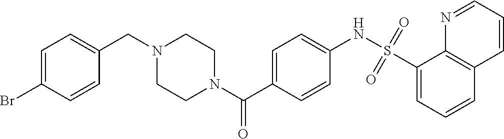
C(N1CCN(C(C2=CC=C(NS(C3=CC=CC4=C3N=CC=C4)(=O)=O)C=C2)=O)CC1)C1=CC=C(Br)C=C1
